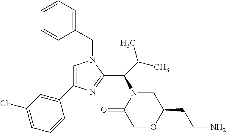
C1(CN2C=C(C3=CC(Cl)=CC=C3)N=C2C(N2C(=O)COC(CCN)C2)C(C)C)=CC=CC=C1
